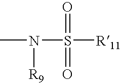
CN(S(=O)(=O)[R11])[R9]
